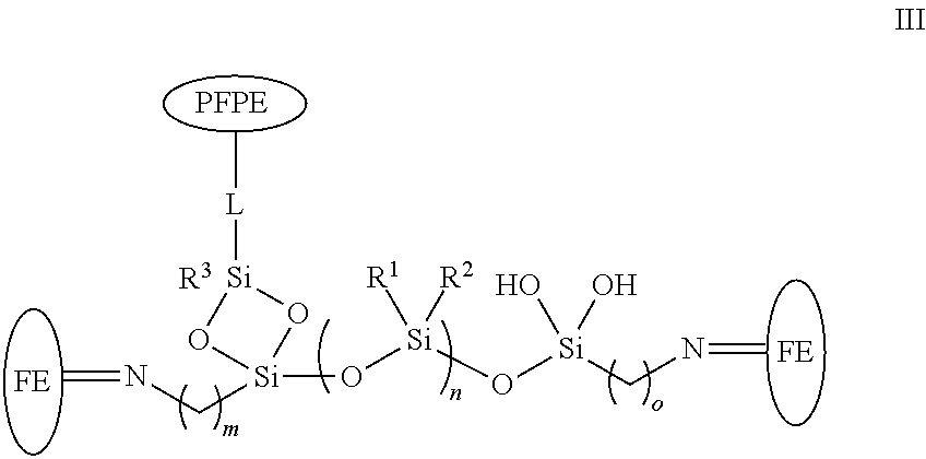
C=NC[Si]1(O[Si](O[Si](CN=C)(O)O)([R1])[R2])O[Si]([L]C)O1.[R3]
